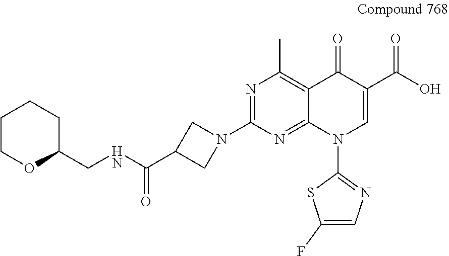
N1=C(N2CC(C(NCC3CCCCO3)=O)C2)N=C2C(=C1C)C(=O)C(C(O)=O)=CN2C1=NC=C(F)S1
